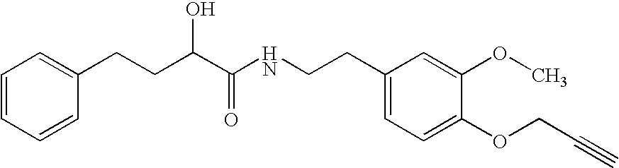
C1=CC=CC(CCC(C(NCCC2=CC=C(OCC#C)C(OC)=C2)=O)O)=C1
